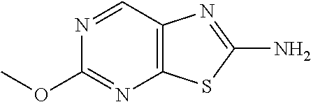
N1=CC2=C(N=C1OC)SC(N)=N2
